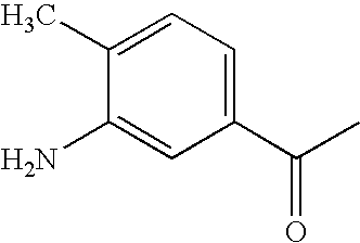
C1(C)=CC=C(C(C)=O)C=C1N
